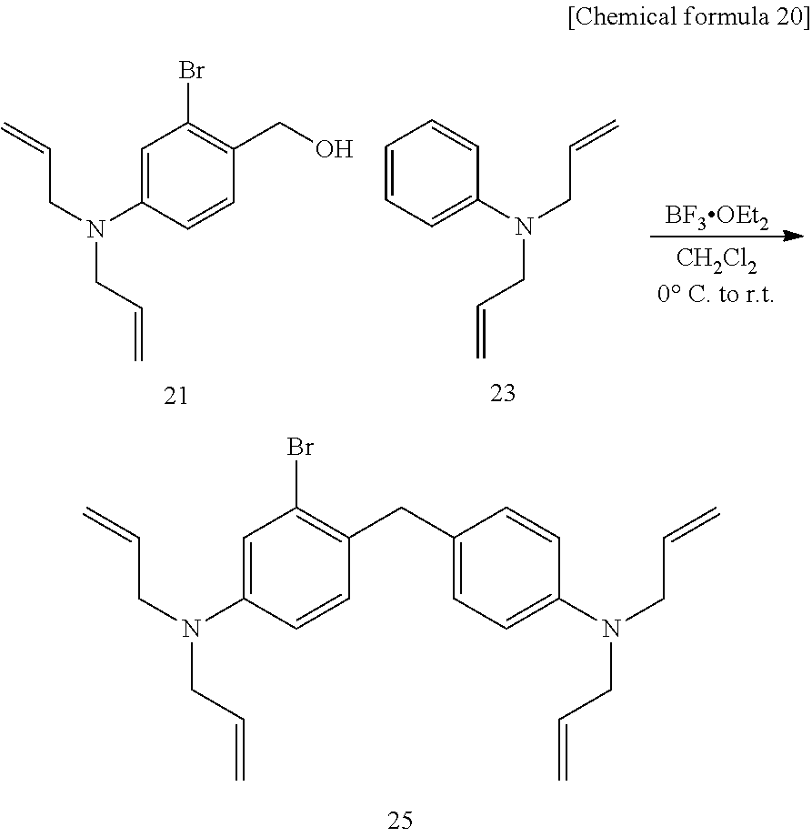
C1=CC(CC2=C(Br)C=C(N(CC=C)CC=C)C=C2)=CC=C1N(CC=C)CC=C.C1=CC=CC=C1N(CC=C)CC=C.C1=C(N(CC=C)CC=C)C=CC(CO)=C1Br.[BF3OEt2]
